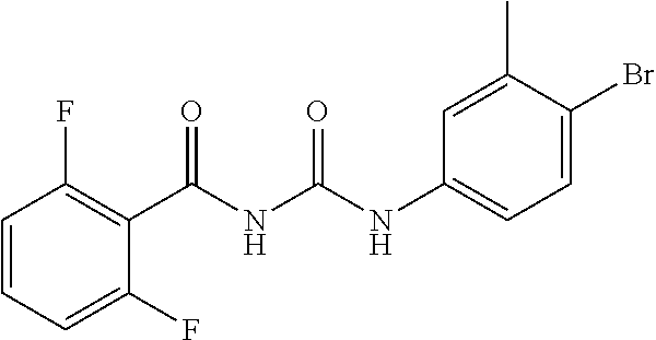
C(NC1=CC=C(Br)C(C)=C1)(=O)NC(=O)C1=C(F)C=CC=C1F
